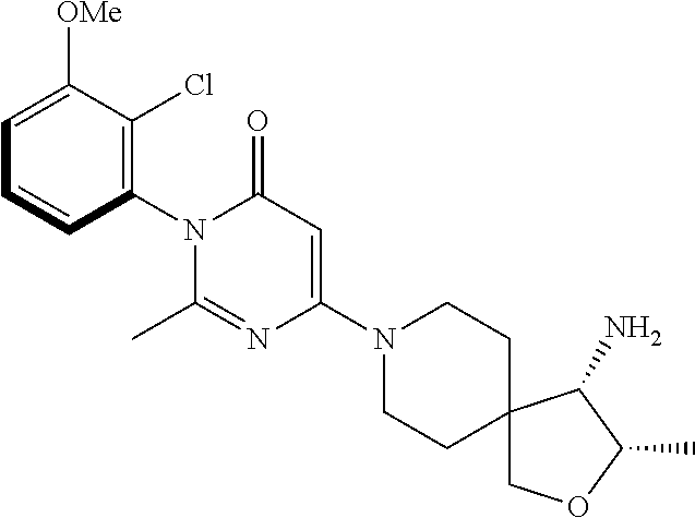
C1(N2C(C)=NC(N3CCC4(CC3)COC(C)C4N)=CC2=O)=C(Cl)C([OMe])=CC=C1
